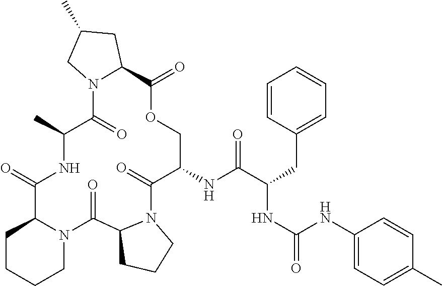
C1(NC(C(CC2=CC=CC=C2)NC(=O)NC2=CC=C(C)C=C2)=O)C(=O)N2C(C(=O)N3C(C(=O)NC(C)C(=O)N4C(C(=O)OC1)CC(C)C4)CCCC3)CCC2
